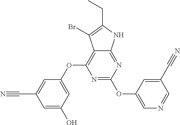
N1=C(OC2=CN=CC(C#N)=C2)N=C2C(=C1OC1=CC(O)=CC(C#N)=C1)C(Br)=C(CC)N2
